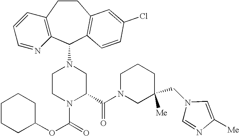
C12=C(C(N3CCN(C(=O)OC4CCCCC4)C(C(N4CC(CN5C=NC([Me])=C5)([Me])CCC4)=O)C3)C3=C(CC1)C=C(Cl)C=C3)N=CC=C2
